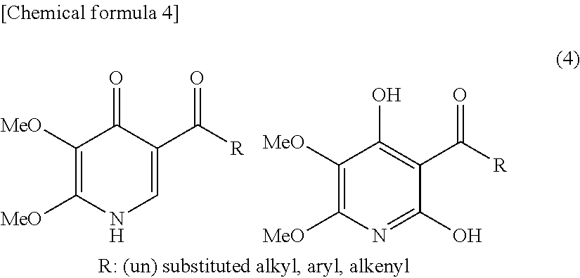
C1([MeO])=C([MeO])NC=C(C([R])=O)C1=O.C1([MeO])=C([MeO])N=C(O)C(C([R])=O)=C1O
